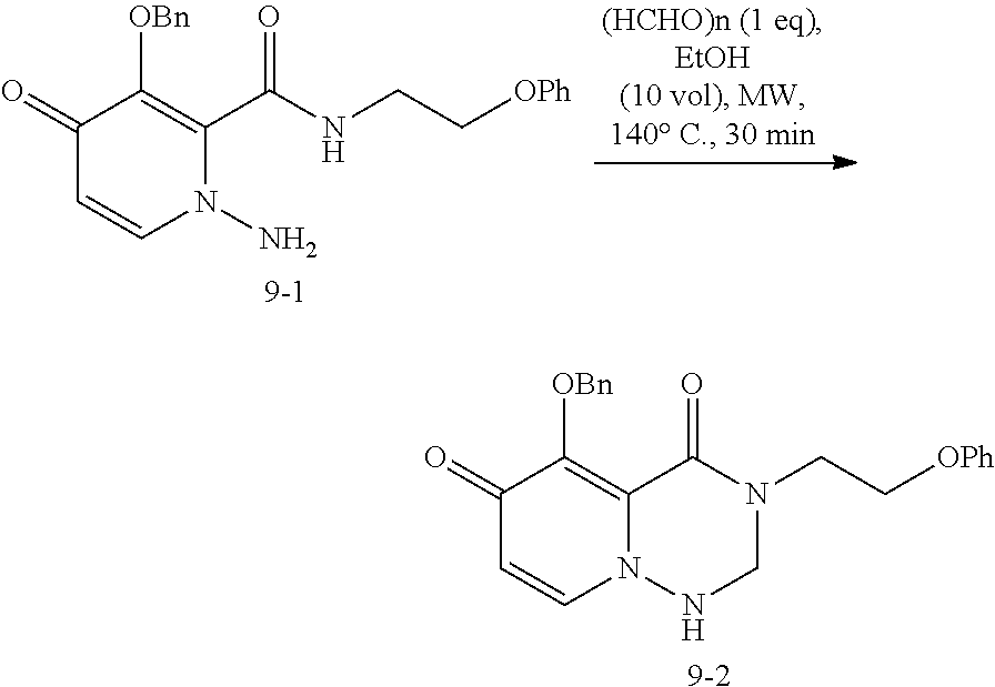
C1([OBn])=C(C(=O)NCC[OPh])N(N)C=CC1=O.[9-1].C1([OBn])=C2C(=O)N(CC[OPh])CNN2C=CC1=O.[9-2]
